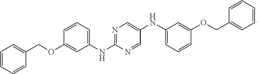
C1=CC=CC(COC2=CC(NC3=NC=C(NC4=CC=CC(OCC5=CC=CC=C5)=C4)C=N3)=CC=C2)=C1
